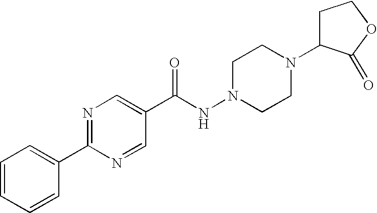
N1=C(C2=CC=CC=C2)N=CC(C(NN2CCN(C3CCOC3=O)CC2)=O)=C1
